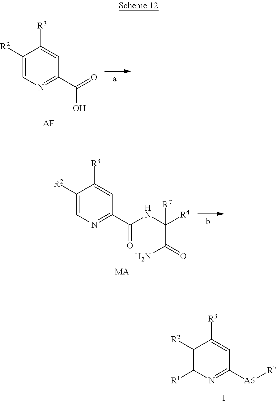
C1([R2])=CN=C(C(=O)O)C=C1[R3].[AF].C1([R2])=C([R1])N=C([A6][R7])C=C1[R3].I.C1([R2])=CN=C(C(=O)NC(C(N)=O)([R4])[R7])C=C1[R3].[MA]
